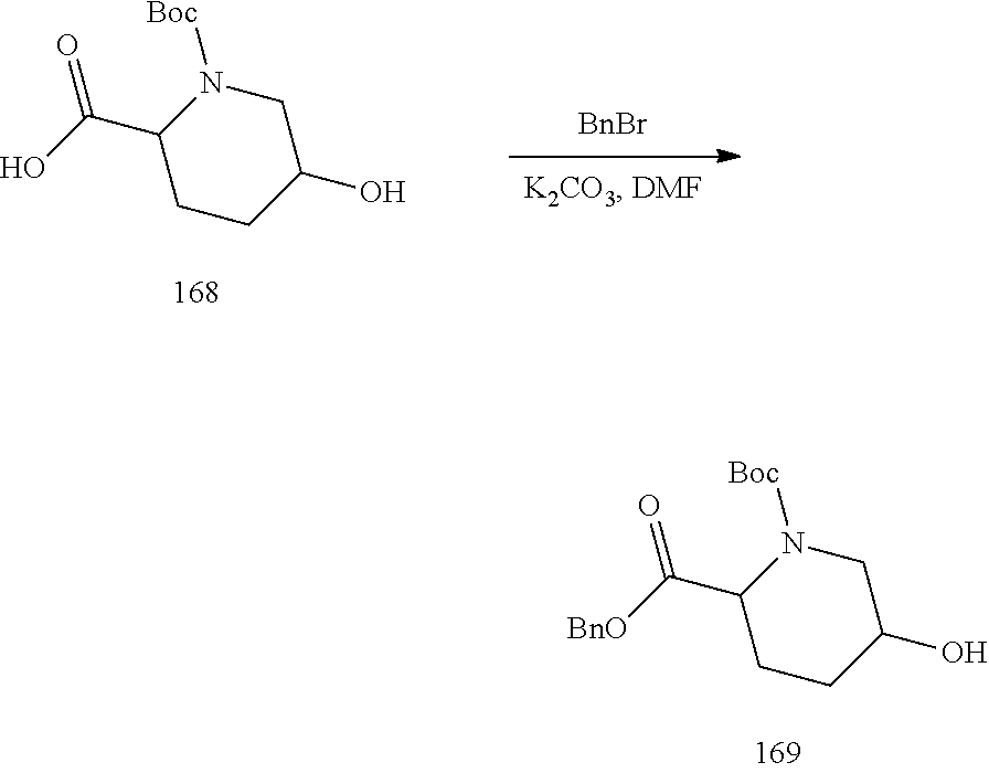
C1N([Boc])C(C(O)=O)CCC1O.[BnBr].C1N([Boc])C(C([BnO])=O)CCC1O
